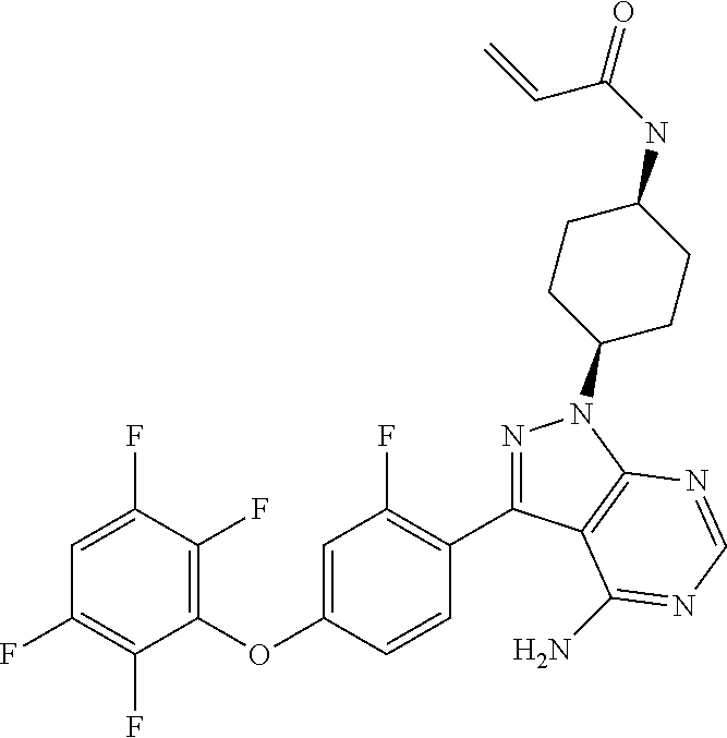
C1(OC2=CC(F)=C(C3=NN(C4CCC(NC(=O)C=C)CC4)C4=C3C(N)=NC=N4)C=C2)=C(F)C(F)=CC(F)=C1F
